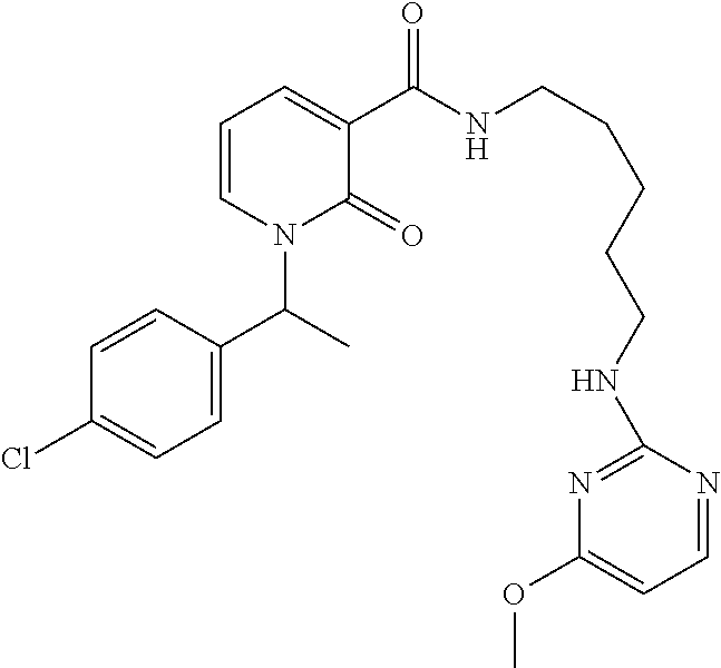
C1=CC(C(N2C(=O)C(C(=O)NCCCCCNC3=NC(OC)=CC=N3)=CC=C2)C)=CC=C1Cl
